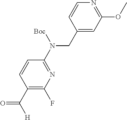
C1(N(CC2=CC(OC)=NC=C2)[Boc])=NC(F)=C(C(=O)[H])C=C1
